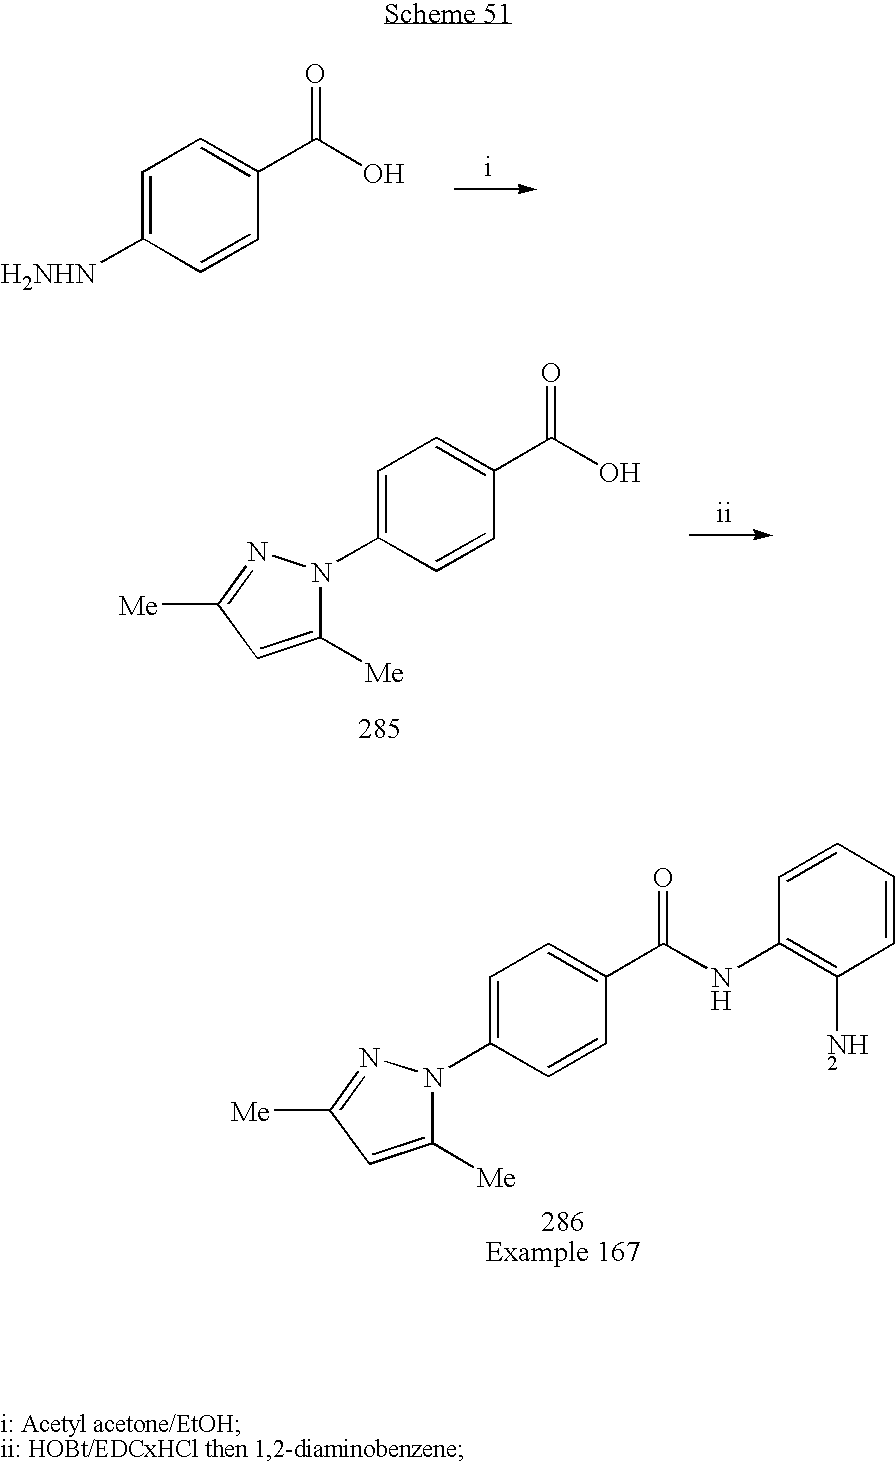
C1=C([H2NHN])C=CC(C(O)=O)=C1.C1=C(N2C([Me])=CC([Me])=N2)C=CC(C(NC2=C(N)C=CC=C2)=O)=C1.C1=C(N2C([Me])=CC([Me])=N2)C=CC(C(O)=O)=C1
